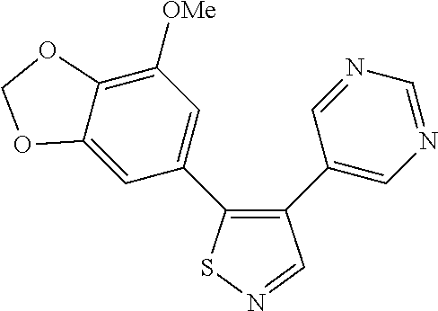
C12=CC(C3=C(C4=CN=CN=C4)C=NS3)=CC([OMe])=C1OCO2
